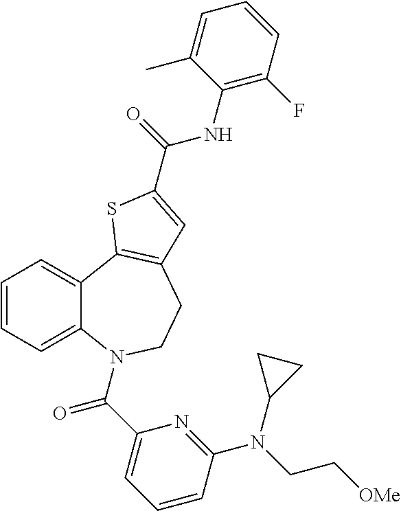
C1=CC=C2C(=C1)C1=C(CCN2C(C2=CC=CC(N(CC[OMe])C3CC3)=N2)=O)C=C(C(=O)NC2=C(F)C=CC=C2C)S1
